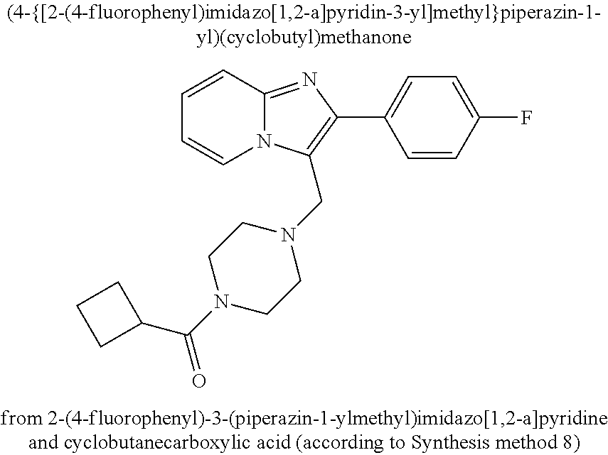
C1=CC2=NC(C3=CC=C(F)C=C3)=C(CN3CCN(C(=O)C4CCC4)CC3)N2C=C1
